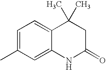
C1=C(C)C=C2C(=C1)C(C)(C)CC(=O)N2
